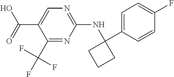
C1(C(O)=O)=CN=C(NC2(C3=CC=C(F)C=C3)CCC2)N=C1C(F)(F)F
